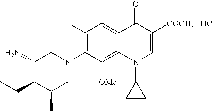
C1(C)CN(C2=C(F)C=C3C(=C2[OMe])N(C2CC2)C=C([COOH])C3=O)CC(N)C1CC.Cl
